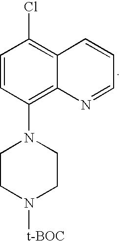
C1=CC(N2CCN([t-BOC])CC2)=C2C(=C1Cl)C=CC=N2
